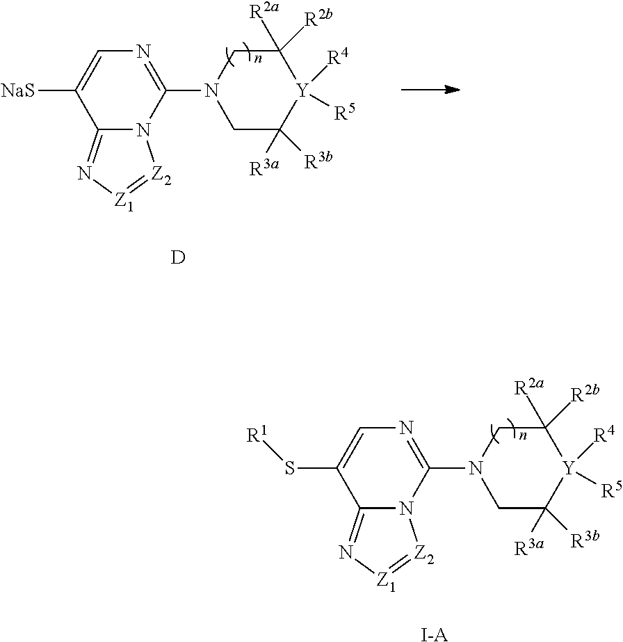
C1C([R3a])([R3b])[Y]([R4])([R5])C([R2a])([R2b])CN1C1=NC=C([NaS])C2=N[Z1]=[Z2]N12.[D].C1C([R3a])([R3b])[Y]([R4])([R5])C([R2a])([R2b])CN1C1=NC=C(S[R1])C2=N[Z1]=[Z2]N12.[I-A]
